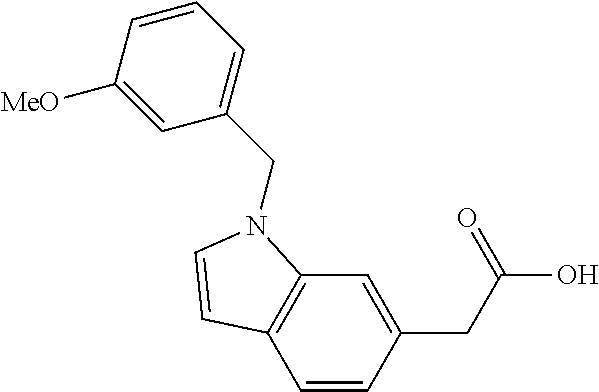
C1=CC(CC(O)=O)=CC2=C1C=CN2CC1=CC=CC([MeO])=C1
